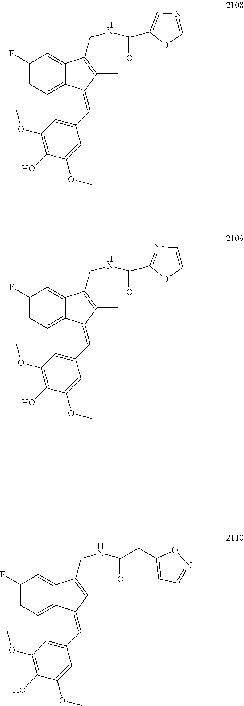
C1(F)=CC=C2C(=C1)C(CNC(=O)CC1=CC=NO1)=C(C)C2=CC1=CC(OC)=C(O)C(OC)=C1.C1(F)=CC=C2C(=C1)C(CNC(=O)C1=CN=CO1)=C(C)C2=CC1=CC(OC)=C(O)C(OC)=C1.C1(F)=CC=C2C(=C1)C(CNC(=O)C1=NC=CO1)=C(C)C2=CC1=CC(OC)=C(O)C(OC)=C1
